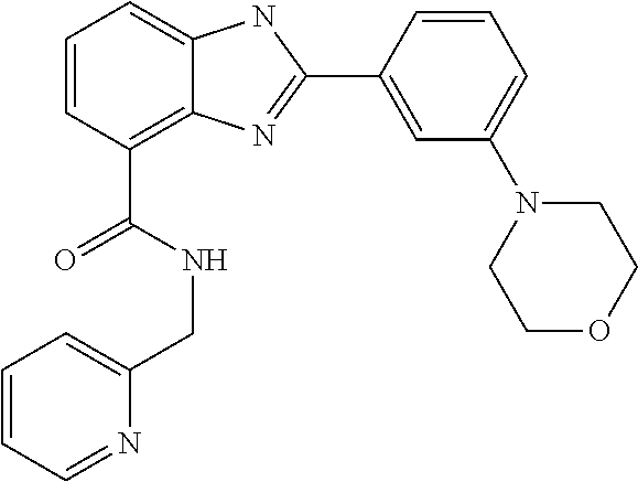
C1=CC(C(NCC2=CC=CC=N2)=O)=C2C(=C1)NC(C1=CC(N3CCOCC3)=CC=C1)=N2
